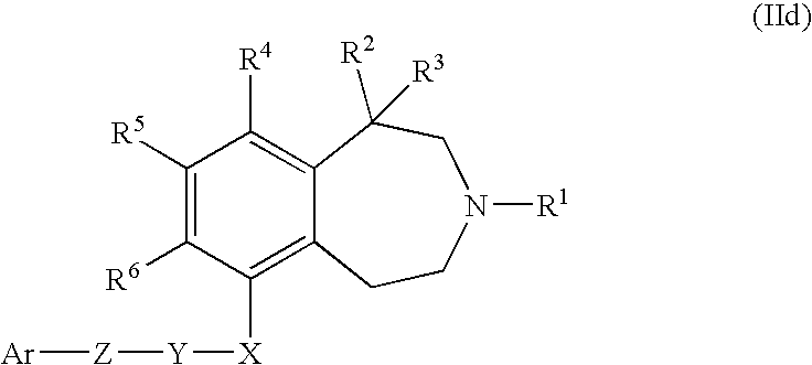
C12=C([R4])C([R5])=C([R6])C([X][Y][Z][Ar])=C1CCN([R1])CC2([R2])[R3]
